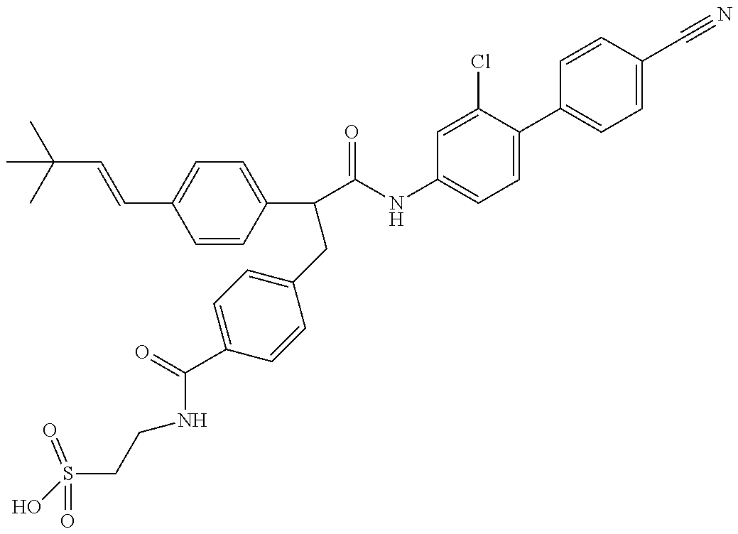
OS(CCNC(C1=CC=C(CC(C2=CC=C(C=CC(C)(C)C)C=C2)C(=O)NC2=CC=C(C3=CC=C(C#N)C=C3)C(Cl)=C2)C=C1)=O)(=O)=O
